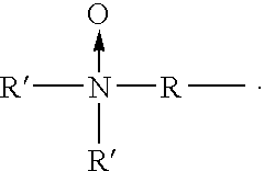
[R]N([R]C)([R])->O
